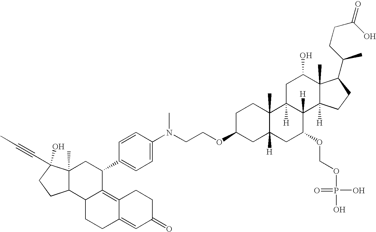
O=C(CCC(C)C1C2(C)C([H])(CC1)C1([H])C([H])(CC2O)C2(C)C([H])(CC1OCOP(O)(O)=O)CC(OCCN(C)C1=CC=C(C3CC4(C)C(C5C3=C3C(=CC(=O)CC3)CC5)CCC4(O)C#CC)C=C1)CC2)O
